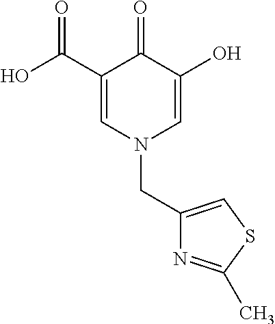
C1(C(O)=O)=CN(CC2=CSC(C)=N2)C=C(O)C1=O
